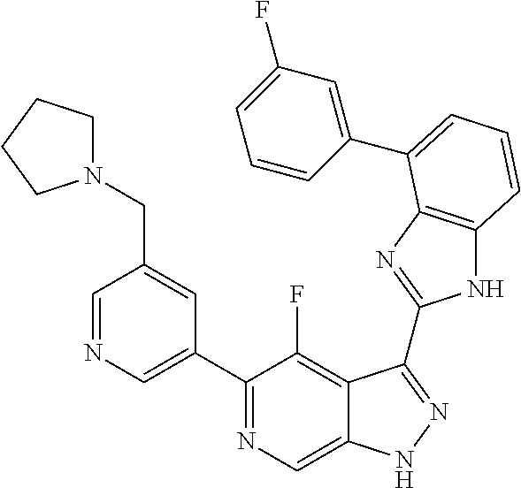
C1=NC=C(C2=NC=C3C(=C2F)C(C2=NC4=C(N2)C=CC=C4C2=CC(F)=CC=C2)=NN3)C=C1CN1CCCC1
